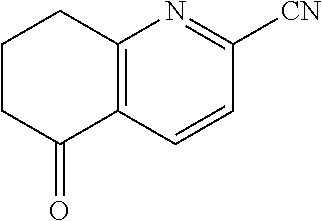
C12=C(C=CC([CN])=N1)C(=O)CCC2
